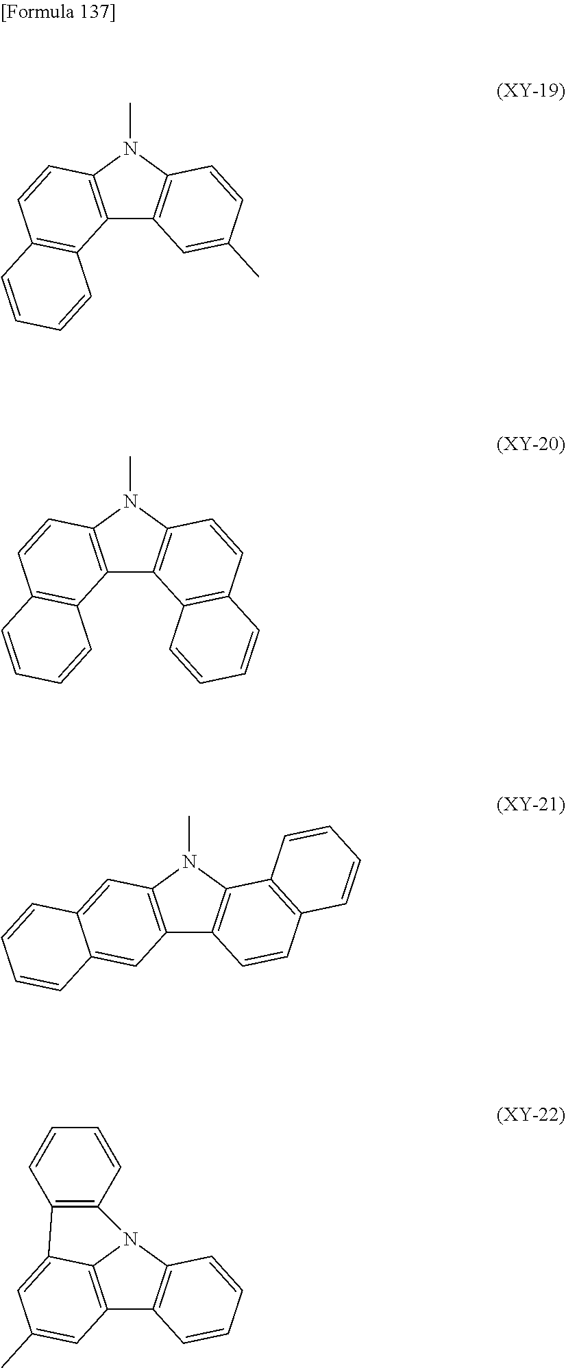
C12=C(N(C)C3=C1C=C(C)C=C3)C=CC1=C2C=CC=C1.C12=C(N(C)C3=C1C1=C(C=C3)C=CC=C1)C=CC1=C2C=CC=C1.C12=C(N(C)C3=C1C=CC1=C3C=CC=C1)C=C1C(=C2)C=CC=C1.C12=C3C(=CC(C)=C1)C1=C(C=CC=C1)N3C1=C2C=CC=C1
